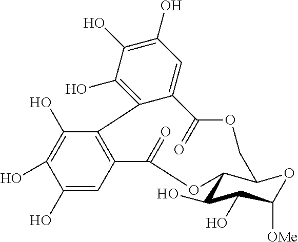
C1(O)=CC2=C(C(O)=C1O)C1=C(O)C(O)=C(O)C=C1C(=O)OCC1C(C(O)C(O)C([OMe])O1)OC2=O
